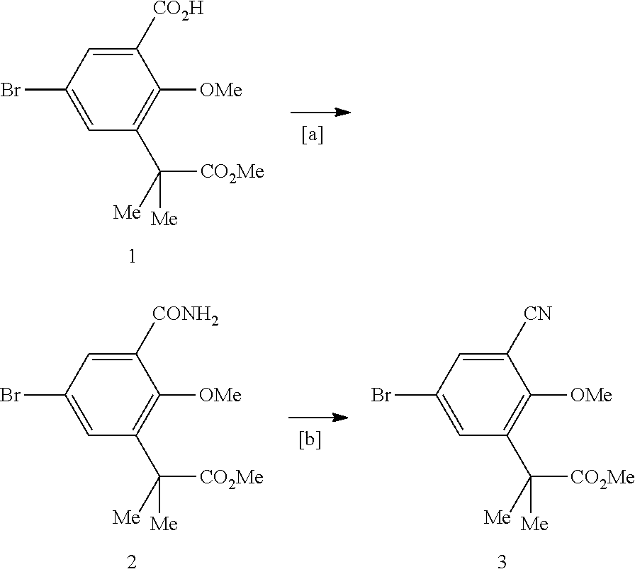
C1([CO2H])=CC(Br)=CC(C([Me])([CO2Me])[Me])=C1[OMe].C1([CONH2])=CC(Br)=CC(C([Me])([CO2Me])[Me])=C1[OMe].C1([CN])=CC(Br)=CC(C([Me])([CO2Me])[Me])=C1[OMe]
